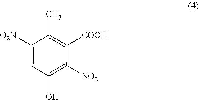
C1([O2N])=CC(O)=C([NO2])C([COOH])=C1C
